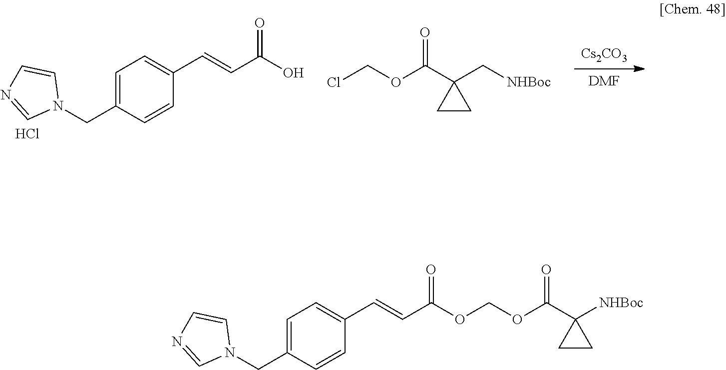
[Cs2CO3].[DMF].N1(CC2=CC=C(C=CC(=O)O)C=C2)C=CN=C1.ClCOC(C1(C[NHBoc])CC1)=O.Cl.N1(CC2=CC=C(C=CC(=O)OCOC(C3([NHBoc])CC3)=O)C=C2)C=CN=C1
